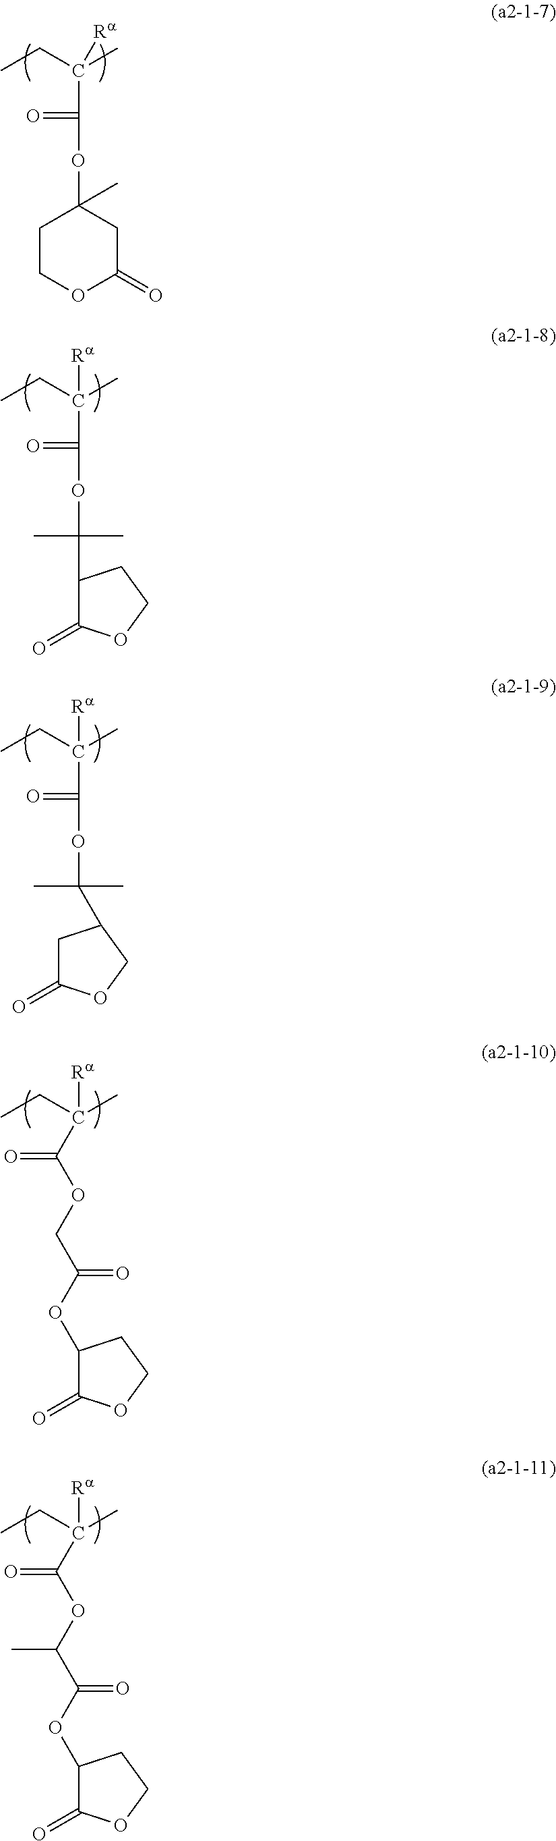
CCC(C)(C(=O)OC1(C)CCOC(=O)C1)[Ra].CCC(C)(C(=O)OC(C)(C)C1C(=O)OCC1)[Ra].CCC(C)(C(=O)OC(C)(C)C1CC(=O)OC1)[Ra].CCC(C)([Ra])C(OCC(=O)OC1C(=O)OCC1)=O.CCC(C)([Ra])C(OC(C(=O)OC1C(=O)OCC1)C)=O
